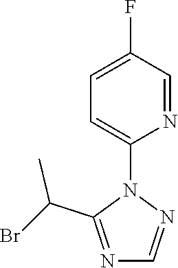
C1=NN(C2=CC=C(F)C=N2)C(C(Br)C)=N1
